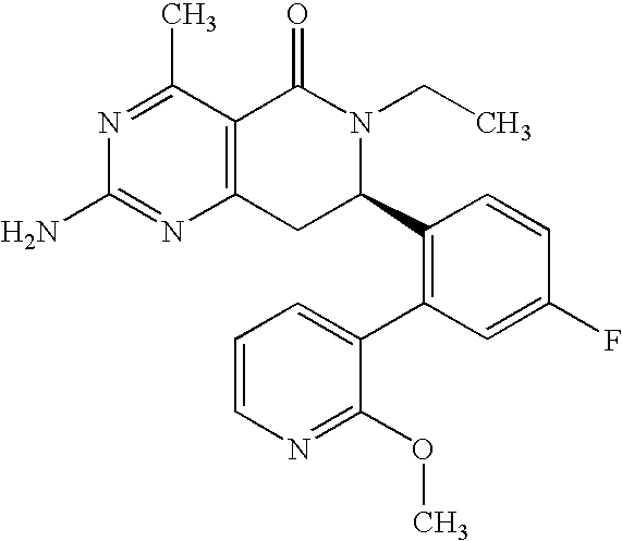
C12=C(C(C)=NC(N)=N1)C(=O)N(CC)C(C1=C(C3=CC=CN=C3OC)C=C(F)C=C1)C2
